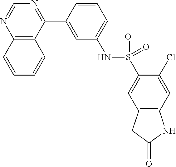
C12=C(C(C3=CC(NS(=O)(=O)C4=CC5=C(C=C4Cl)NC(=O)C5)=CC=C3)=NC=N1)C=CC=C2
